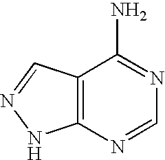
NC1=NC=NC2=C1C=NN2
